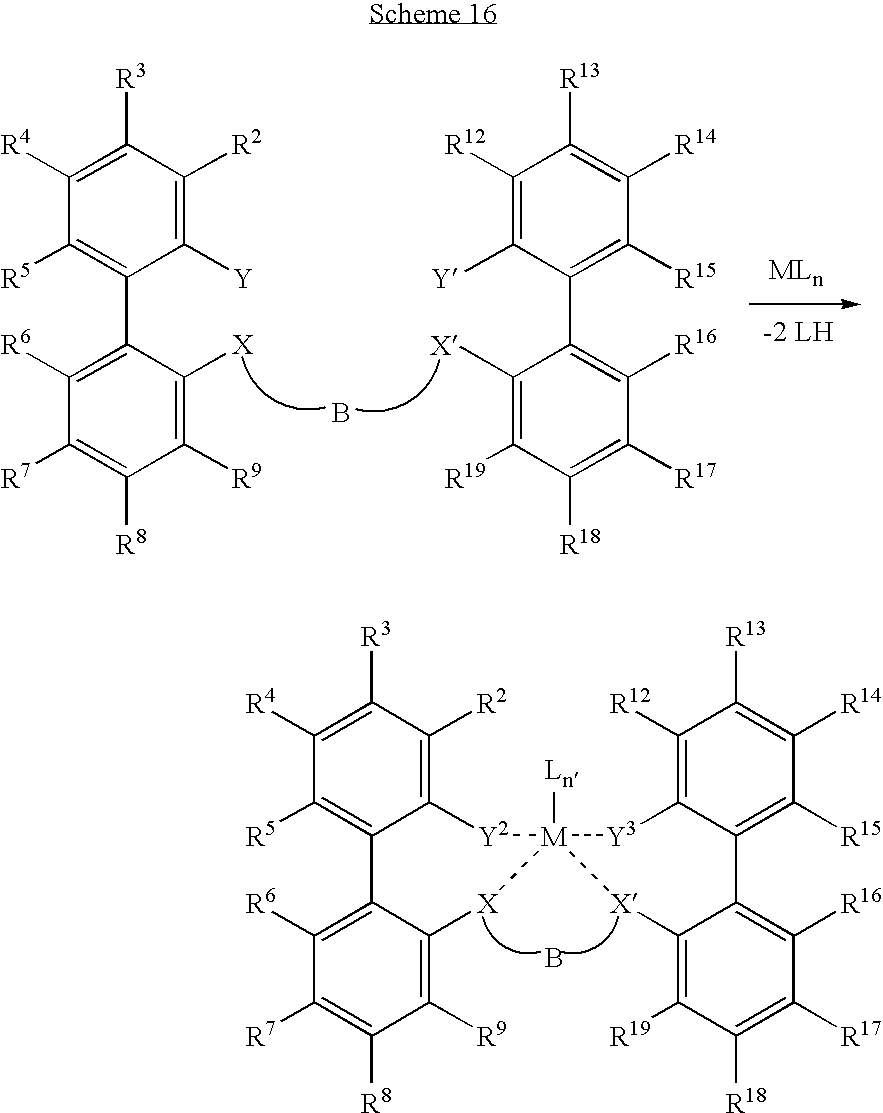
B.C1([R6])=C(C2=C([R5])C([R4])=C([R3])C([R2])=C2[Y])C([X])=C([R9])C([R8])=C1[R7].C1([R16])=C(C2=C([R15])C([R14])=C([R13])C([R12])=C2[Y])C([X])=C([R19])C([R18])=C1[R17].C1([R6])=C2C(=C([R9])C([R8])=C1[R7])[X][M]1([Ln])([X]C3=C([R19])C([R18])=C([R17])C([R16])=C3C3=C([R15])C([R14])=C([R13])C([R12])=C3[Y3]1)[Y2]C1=C([R2])C([R3])=C([R4])C([R5])=C12.B
